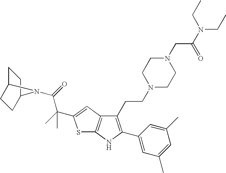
C1(CCN2CCN(CC(N(CC)CC)=O)CC2)=C(C2=CC(C)=CC(C)=C2)NC2=C1C=C(C(C)(C(=O)N1C3CCC1CC3)C)S2
